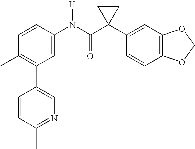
C1(N(C(C2(C3=CC4=C(C=C3)OCO4)CC2)=O)[H])=CC(C2=CN=C(C)C=C2)=C(C)C=C1
